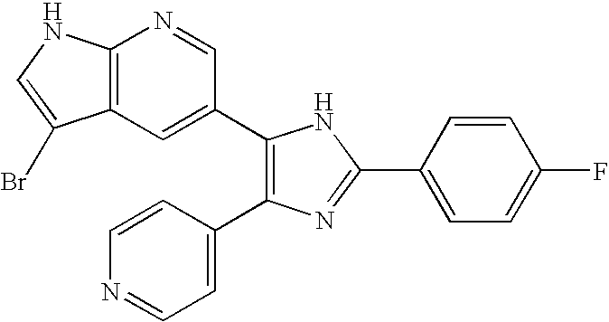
C1(C2=CC3=C(N=C2)NC=C3Br)=C(C2=CC=NC=C2)N=C(C2=CC=C(F)C=C2)N1
